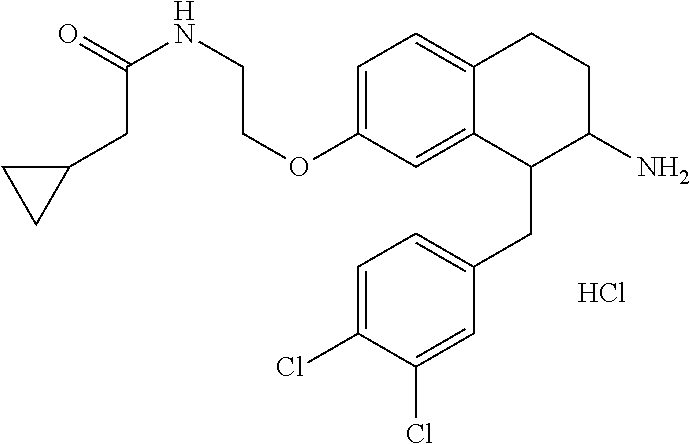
C1=C(OCCNC(=O)CC2CC2)C=C2C(=C1)CCC(N)C2CC1=CC=C(Cl)C(Cl)=C1.Cl
